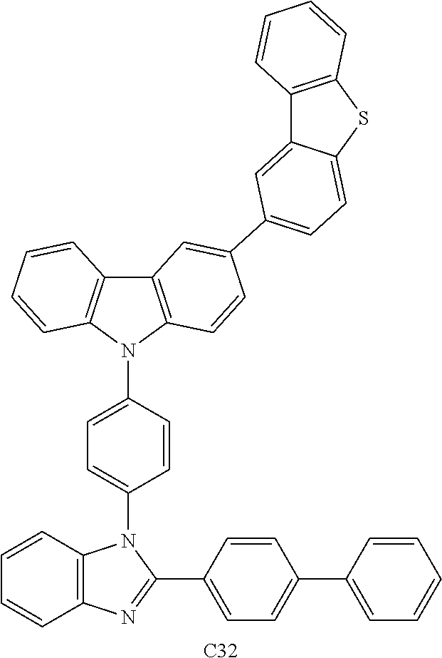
C12=C(SC3=CC=C(C4=CC5=C(C=C4)N(C4=CC=C(N6C(C7=CC=C(C8=CC=CC=C8)C=C7)=NC7=C6C=CC=C7)C=C4)C4=C5C=CC=C4)C=C13)C=CC=C2.[C32]
